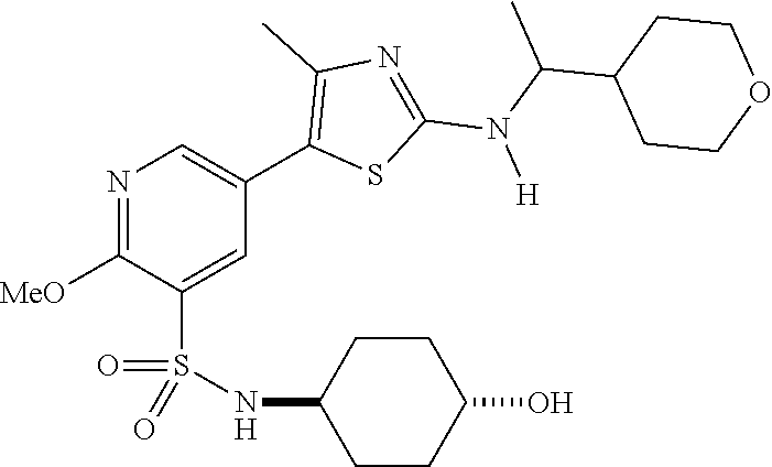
N1=C([MeO])C(S(NC2CCC(O)CC2)(=O)=O)=CC(C2=C(C)N=C(N(C(C)C3CCOCC3)[H])S2)=C1
